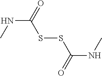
C(NC)(SSC(NC)=O)=O
